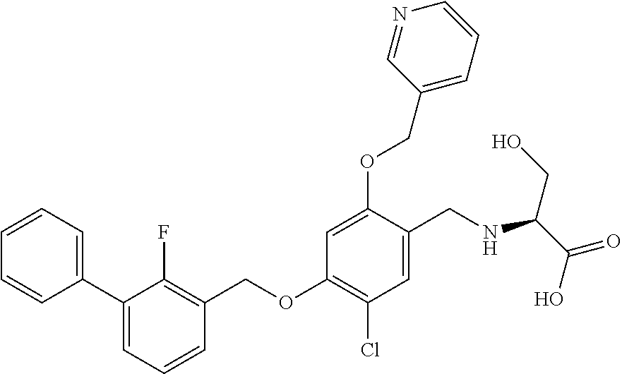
C1(C2=CC=CC=C2)=CC=CC(COC2=C(Cl)C=C(CNC(C(=O)O)CO)C(OCC3=CC=CN=C3)=C2)=C1F
